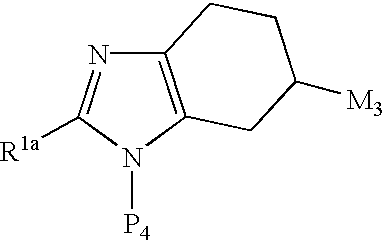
C12=C(N([P4])C([R1a])=N1)CC([M3])CC2
